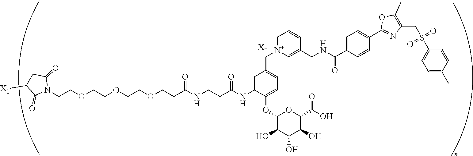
[X-].C(COCCOCCOCCC(NCCC(NC1=CC(C[N+]2=CC=CC(CNC(C3=CC=C(C4=NC(CS(C5=CC=C(C)C=C5)(=O)=O)=C(C)O4)C=C3)=O)=C2)=CC=C1OC1C(O)C(O)C(O)C(C(=O)O)O1)=O)=O)N1C(=O)CC([X1])C1=O
